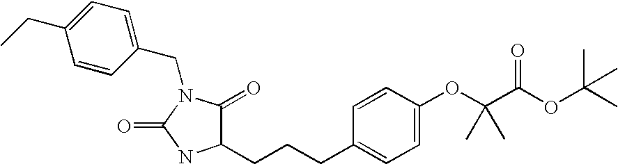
C1(CN2C(=O)NC(CCCC3=CC=C(OC(C(OC(C)(C)C)=O)(C)C)C=C3)C2=O)=CC=C(CC)C=C1
